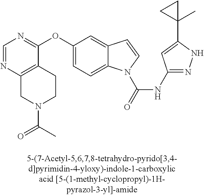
C1(OC2=CC=C3C(=C2)C=CN3C(=O)NC2=NNC(C3(C)CC3)=C2)=NC=NC2=C1CCN(C(C)=O)C2
